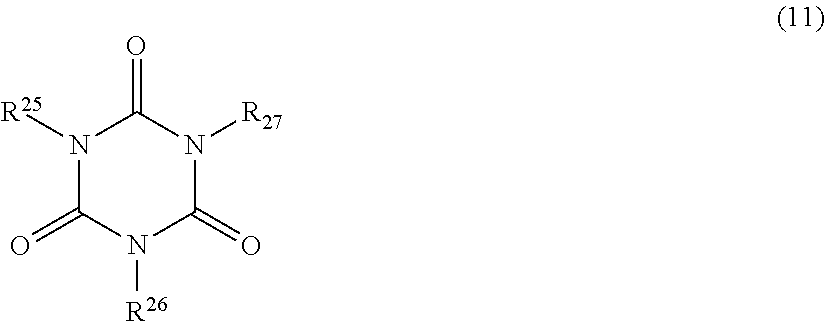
O=C1N([R25])C(=O)N([R26])C(=O)N1[R27]
